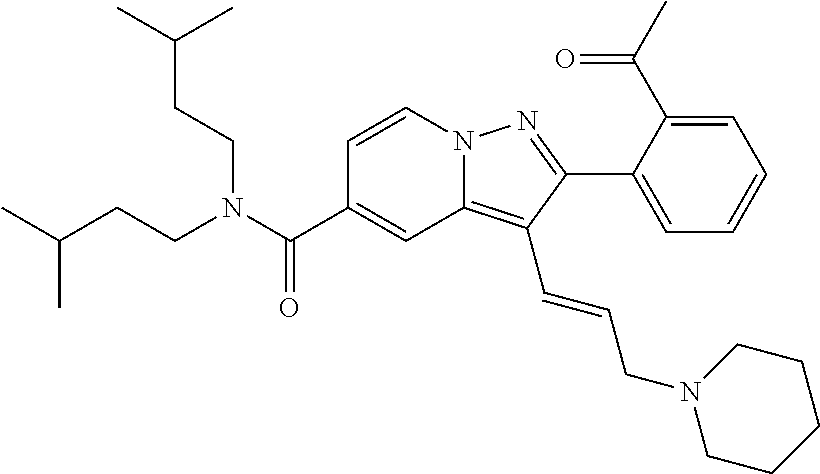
C1=CN2C(=C(C=CCN3CCCCC3)C(C3=CC=CC=C3C(C)=O)=N2)C=C1C(N(CCC(C)C)CCC(C)C)=O
